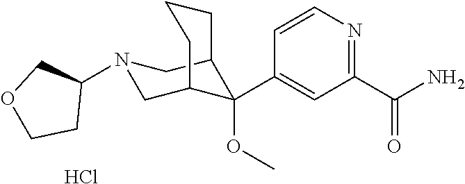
C1(C(N)=O)=NC=CC(C2(OC)C3CN(C4COCC4)CC2CCC3)=C1.Cl
